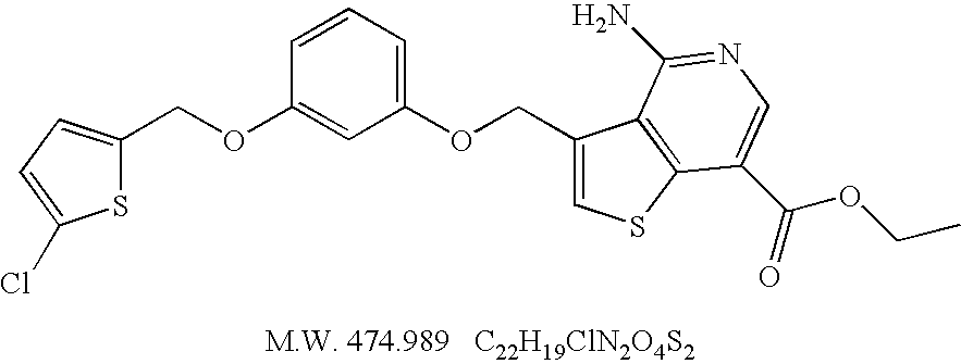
O(C1=CC(OCC2=CSC3=C2C(N)=NC=C3C(=O)OCC)=CC=C1)CC1=CC=C(Cl)S1
